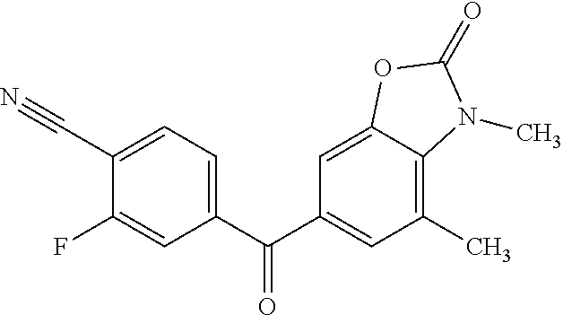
C1(C#N)=CC=C(C(C2=CC(C)=C3C(=C2)OC(=O)N3C)=O)C=C1F
